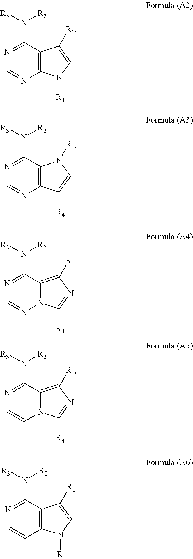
C12=C(C(N([R3])[R2])=NC=N1)C([R1])=CN2[R4].C12=C(C(N([R3])[R2])=NC=N1)N([R1])C=C2[R4].N12C(=C([R1])N=C1[R4])C(N([R3])[R2])=NC=N2.N12C(=C([R1])N=C1[R4])C(N([R3])[R2])=NC=C2.C12=C(C(N([R3])[R2])=NC=C1)C([R1])=CN2[R4]
